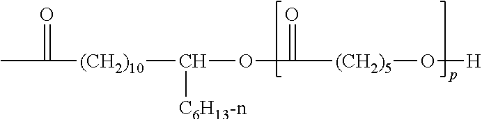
O(C([(CH2)5]O[H])=O)C([C6H13-n])[(CH2)10]C(C)=O
